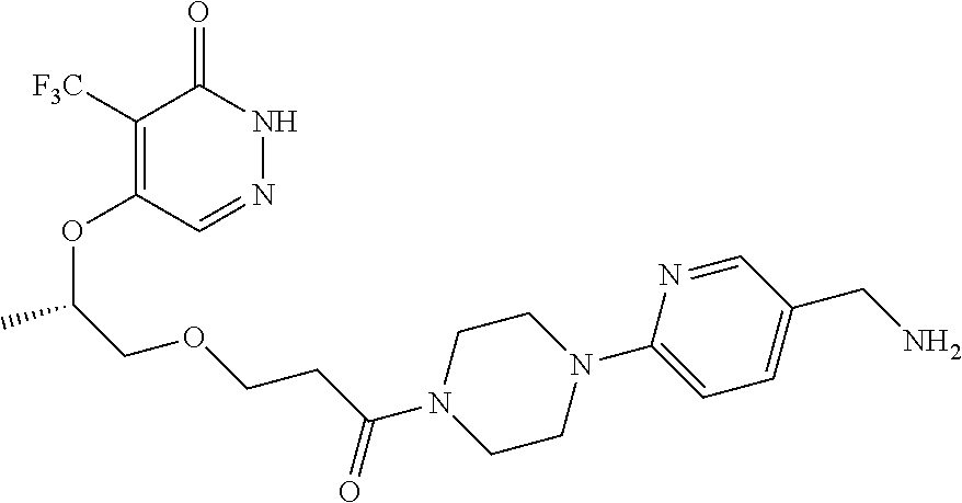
C1([F3C])=C(OC(C)COCCC(N2CCN(C3=CC=C(CN)C=N3)CC2)=O)C=NNC1=O
